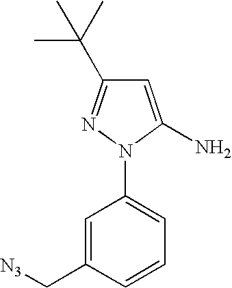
C1=C(N)N(C2=CC=CC(C[N3])=C2)N=C1C(C)(C)C
